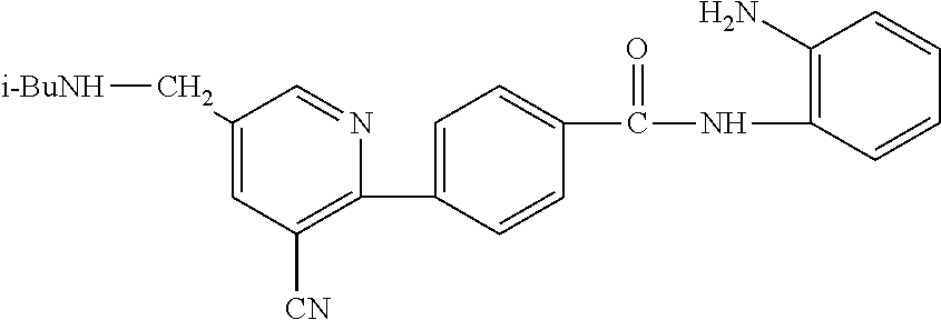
C1(C2=CC=C(C(NC3=C(N)C=CC=C3)=O)C=C2)=C([CN])C=C(C[i-BuNH])C=N1
